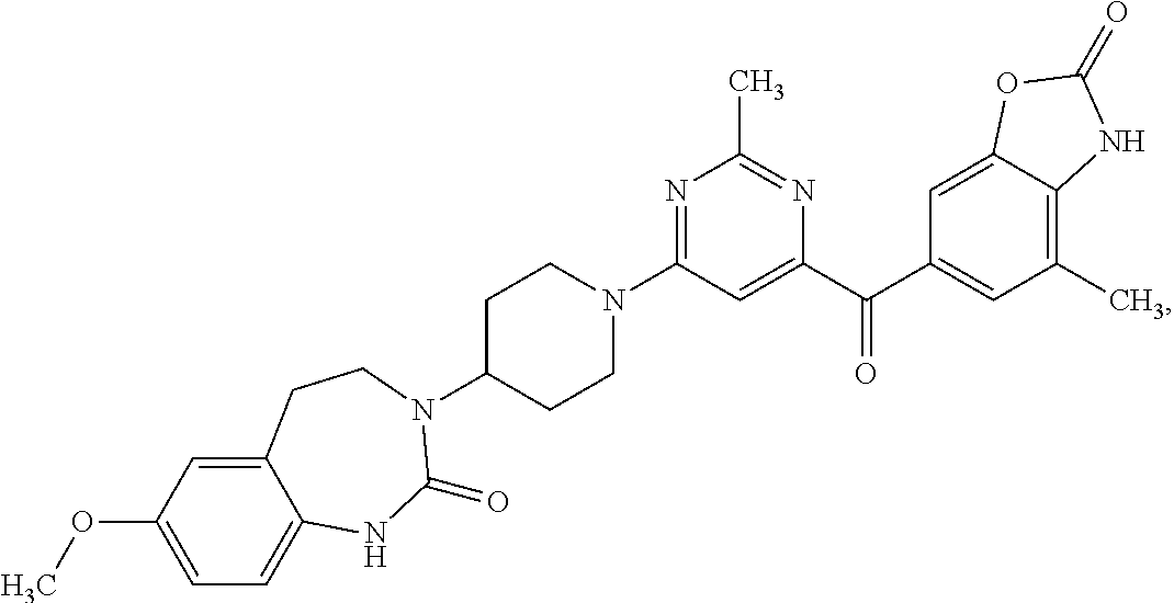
N1=C(N2CCC(N3C(=O)NC4=CC=C(OC)C=C4CC3)CC2)C=C(C(C2=CC(C)=C3C(=C2)OC(=O)N3)=O)N=C1C
